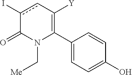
C1(C2=C([Y])cc(I)C(=O)N2C[Me])=CC=C(O)C=C1
